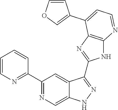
C1(C2=NC=C3C(=C2)C(C2=NC4=C(N2)N=CC=C4C2=COC=C2)=NN3)=NC=CC=C1
